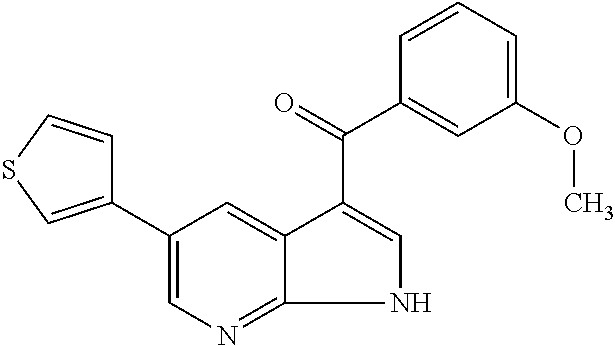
C1(C2=CN=C3C(=C2)C(C(=O)C2=CC(OC)=CC=C2)=CN3)=CSC=C1
